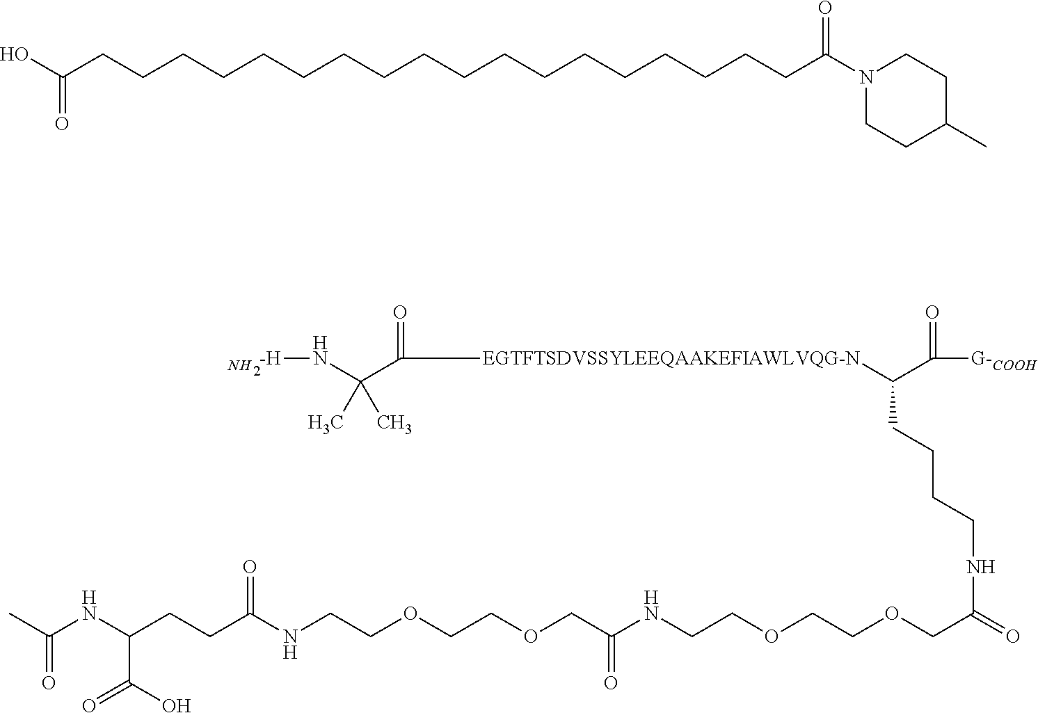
CC(=O)NC(C(=O)O)CCC(=O)NCCOCCOCC(NCCOCCOCC(=O)NCCCCC(C(=O)[G-COOH])[EGTFTSDVSSYLEEQAAKEFIAWLVQG-N]C(=O)C(N[-H])(C)C)=O.N.N1(C(=O)CCCCCCCCCCCCCCCCCCC(O)=O)CCC(C)CC1
